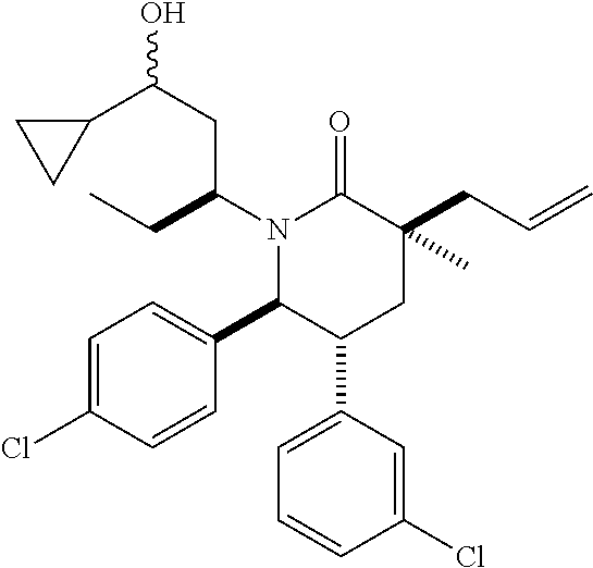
N1(C(CC)CC(O)C2CC2)C(C2=CC=C(Cl)C=C2)C(C2=CC=CC(Cl)=C2)CC(CC=C)(C)C1=O
